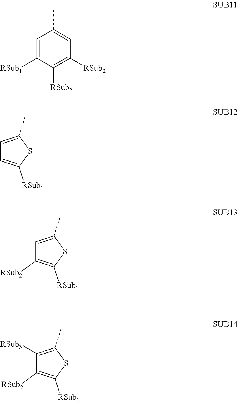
C1=C([RSub1])C([RSub2])=C([RSub2])C=C1C.C1=C(C)SC([RSub1])=C1.C1=C(C)SC([RSub1])=C1[RSub2].C1([RSub3])=C(C)SC([RSub1])=C1[RSub2]
